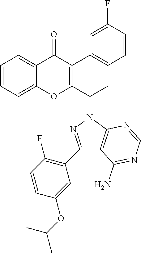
C1=CC=C2C(=C1)OC(C(N1N=C(C3=C(F)C=CC(OC(C)C)=C3)C3=C1N=CN=C3N)C)=C(C1=CC=CC(F)=C1)C2=O
